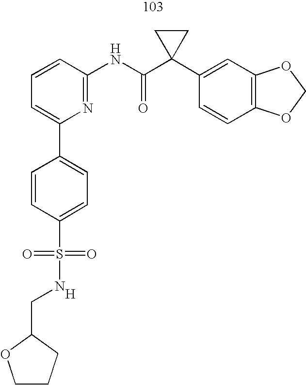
[H].C1=CC(NC(C2(C3=CC4=C(C=C3)OCO4)CC2)=O)=NC(C2=CC=C(S(NCC3CCCO3)(=O)=O)C=C2)=C1
